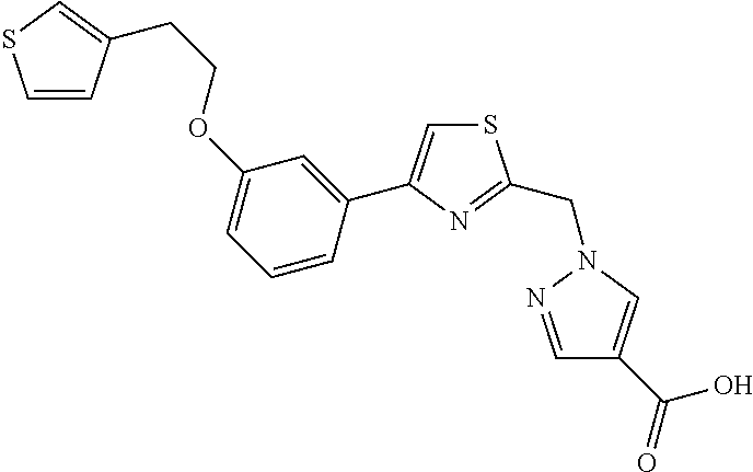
C1=CC(CCOC2=CC=CC(C3=CSC(CN4C=C(C(O)=O)C=N4)=N3)=C2)=CS1
